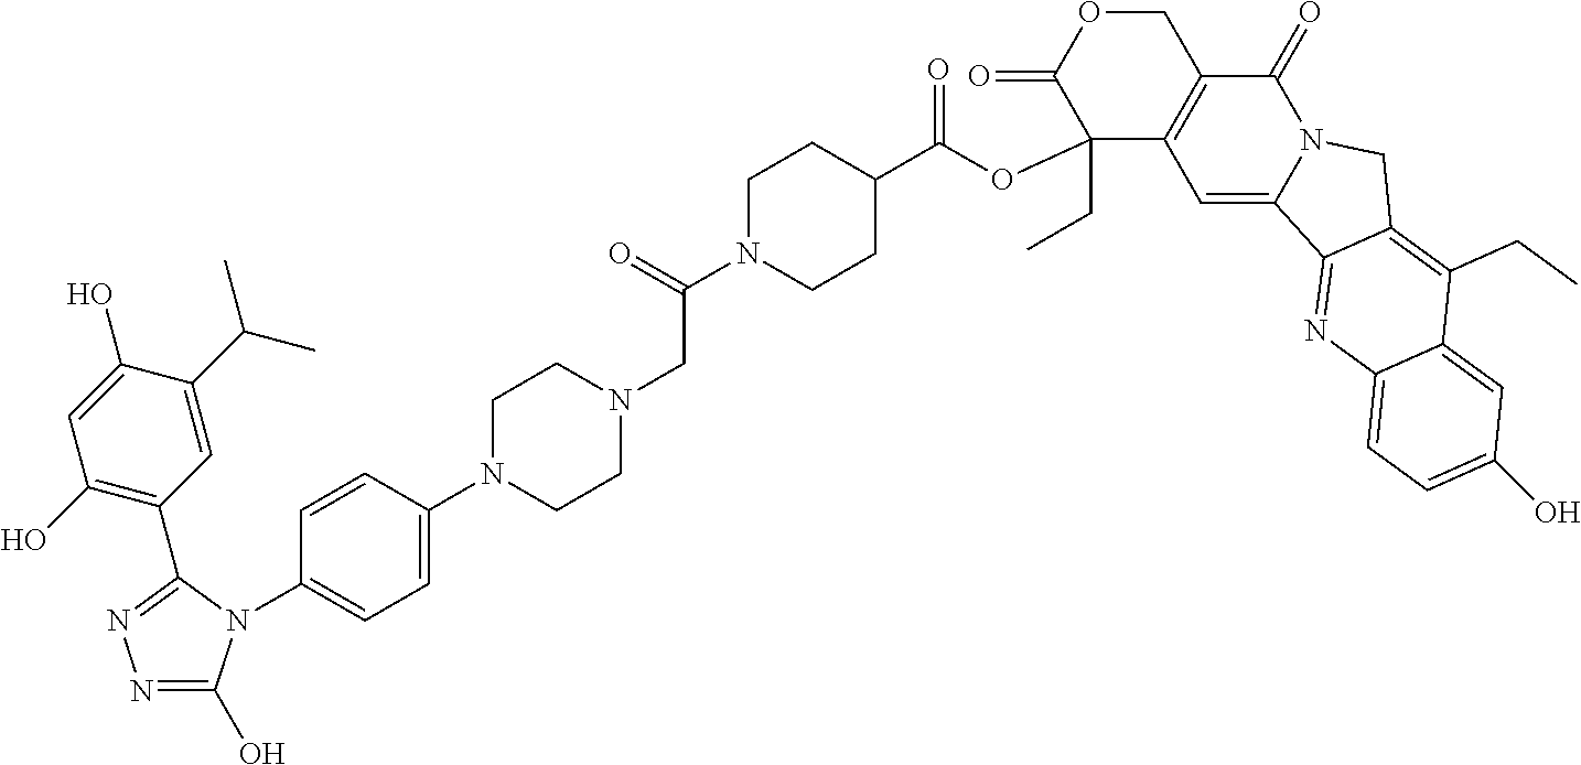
N1=C(O)N(C2=CC=C(N3CCN(CC(=O)N4CCC(C(OC5(CC)C6=C(COC5=O)C(=O)N5C(=C6)C6=NC7=CC=C(O)C=C7C(CC)=C6C5)=O)CC4)CC3)C=C2)C(C2=C(O)C=C(O)C(C(C)C)=C2)=N1
